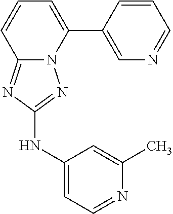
C12=NC(NC3=CC=NC(C)=C3)=NN1C(C1=CN=CC=C1)=CC=C2
